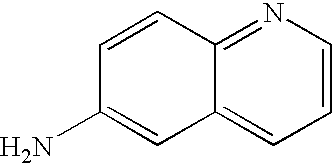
N1=C2C(=CC=C1)C=C(N)C=C2
